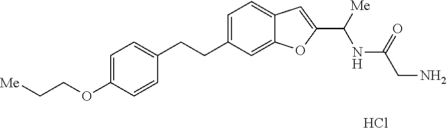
C1=C(CCC2=CC=C(OCC[Me])C=C2)C=C2C(=C1)C=C(C([Me])NC(=O)CN)O2.Cl
